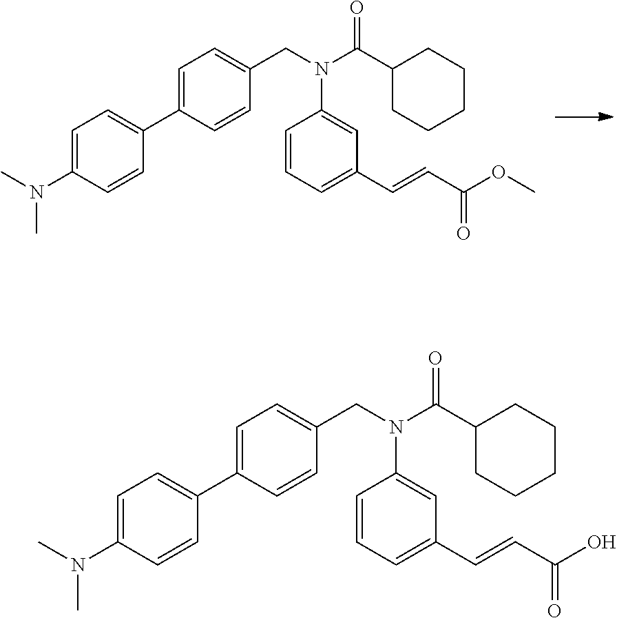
CN(C1=CC=C(C2=CC=C(CN(C(C3CCCCC3)=O)C3=CC(C=CC(OC)=O)=CC=C3)C=C2)C=C1)C.CN(C1=CC=C(C2=CC=C(CN(C(C3CCCCC3)=O)C3=CC(C=CC(O)=O)=CC=C3)C=C2)C=C1)C
